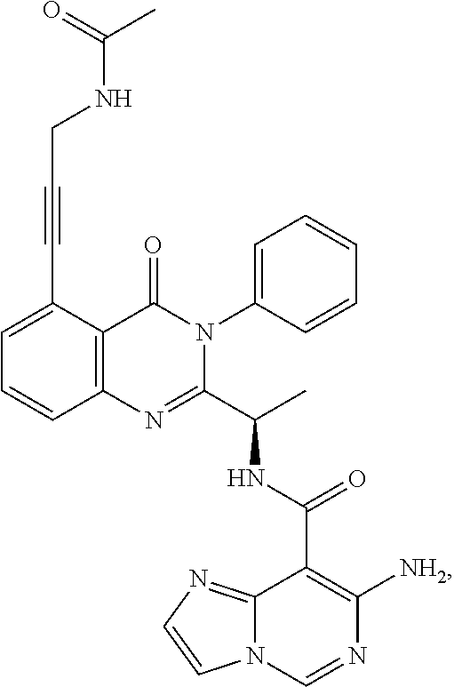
C1=C(C#CCNC(=O)C)C2=C(C=C1)N=C(C(C)NC(C1=C([NH2])N=CN3C1=NC=C3)=O)N(C1=CC=CC=C1)C2=O
